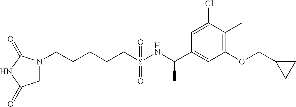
C(S(NC(C1=CC(OCC2CC2)=C(C)C(Cl)=C1)C)(=O)=O)CCCCN1CC(=O)NC1=O
